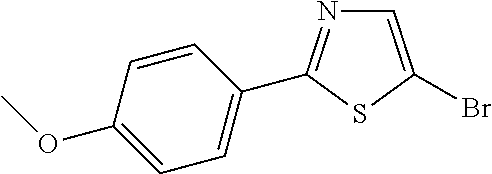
C1=C(Br)SC(C2=CC=C(OC)C=C2)=N1
